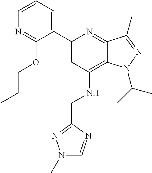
C1=CC=C(C2=CC(NCC3=NN(C)C=N3)=C3C(=N2)C(C)=NN3C(C)C)C(OCCC)=N1
